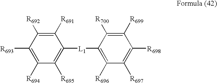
C1([R691])=C([R692])C([R693])=C([R694])C([R695])=C1[L1]C1=C([R696])C([R697])=C([R698])C([R699])=C1[R700]
